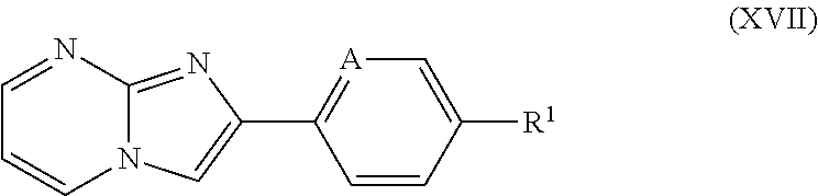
C1=CC([R1])=C[A]=C1C1=CN2C(=N1)N=CC=C2
